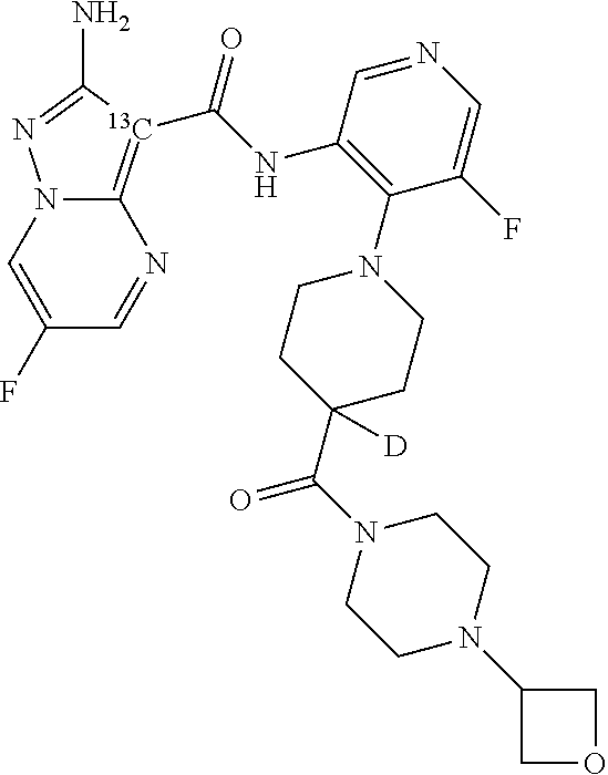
N12C(=[13C](C(NC3=C(N4CCC(C(N5CCN(C6COC6)CC5)=O)([D])CC4)C(F)=CN=C3)=O)C(N)=N1)N=CC(F)=C2
